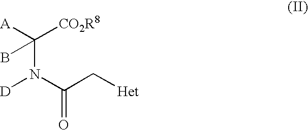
[D]N(C(C[Het])=O)C([A])([CO2R8])B
